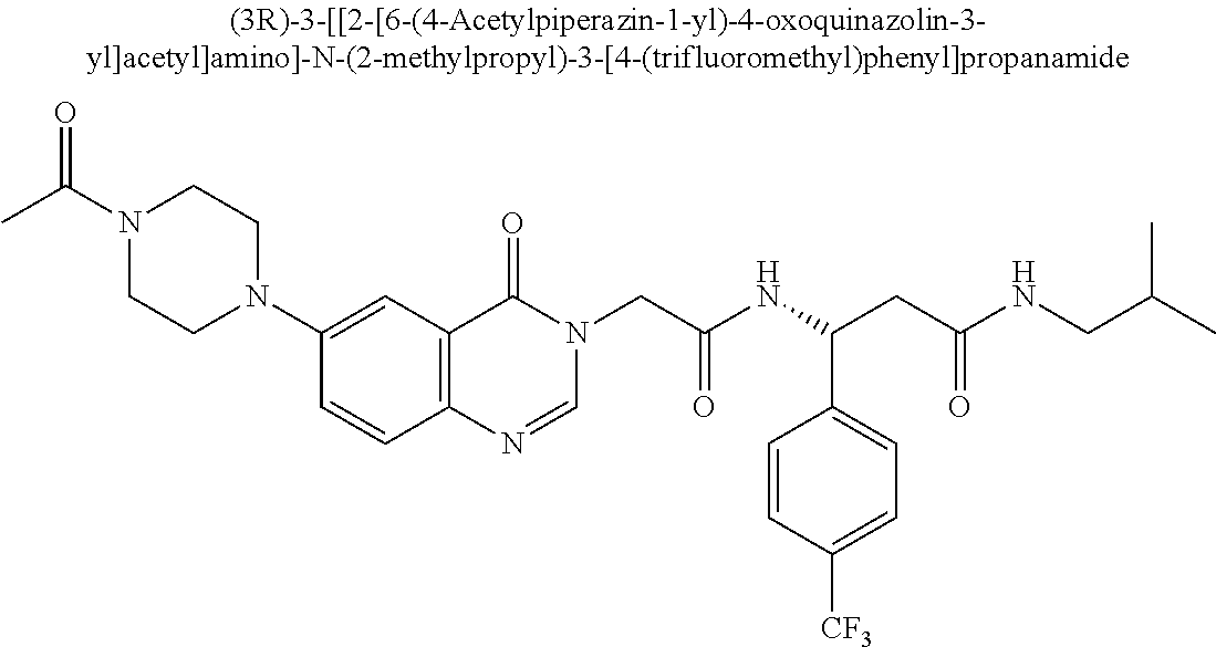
CC(N1CCN(C2=CC3=C(C=C2)N=CN(CC(NC(CC(NCC(C)C)=O)C2=CC=C([CF3])C=C2)=O)C3=O)CC1)=O
